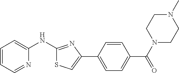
C1=CC=NC(NC2=NC(C3=CC=C(C(N4CCN(C)CC4)=O)C=C3)=CS2)=C1
